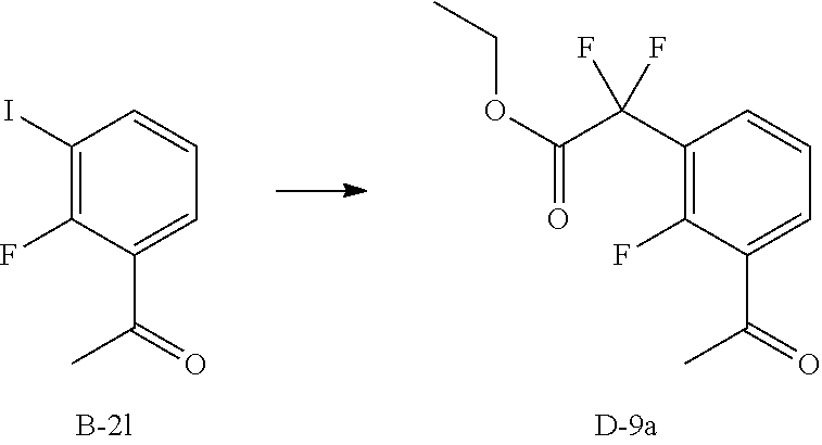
C1(I)=C(F)C(C(=O)C)=CC=C1.C1(C(C(OCC)=O)(F)F)=C(F)C(C(=O)C)=CC=C1
